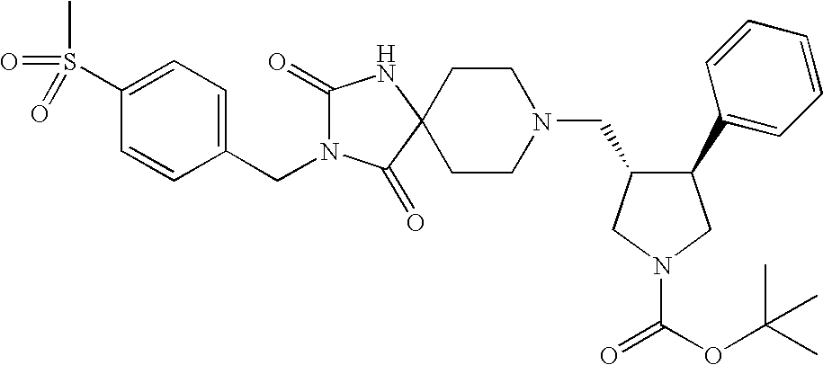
C1(S(C)(=O)=O)=CC=C(CN2C(=O)NC3(C2=O)CCN(CC2C(C4=CC=CC=C4)CN(C(=O)OC(C)(C)C)C2)CC3)C=C1
